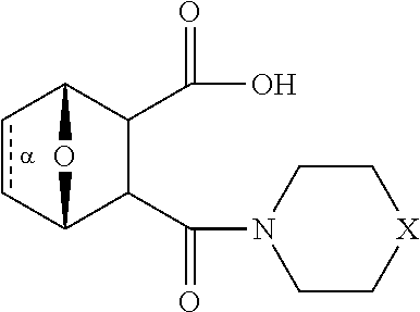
c1cC2C(C(N3CC[X]CC3)=O)C(C(=O)O)C1O2
